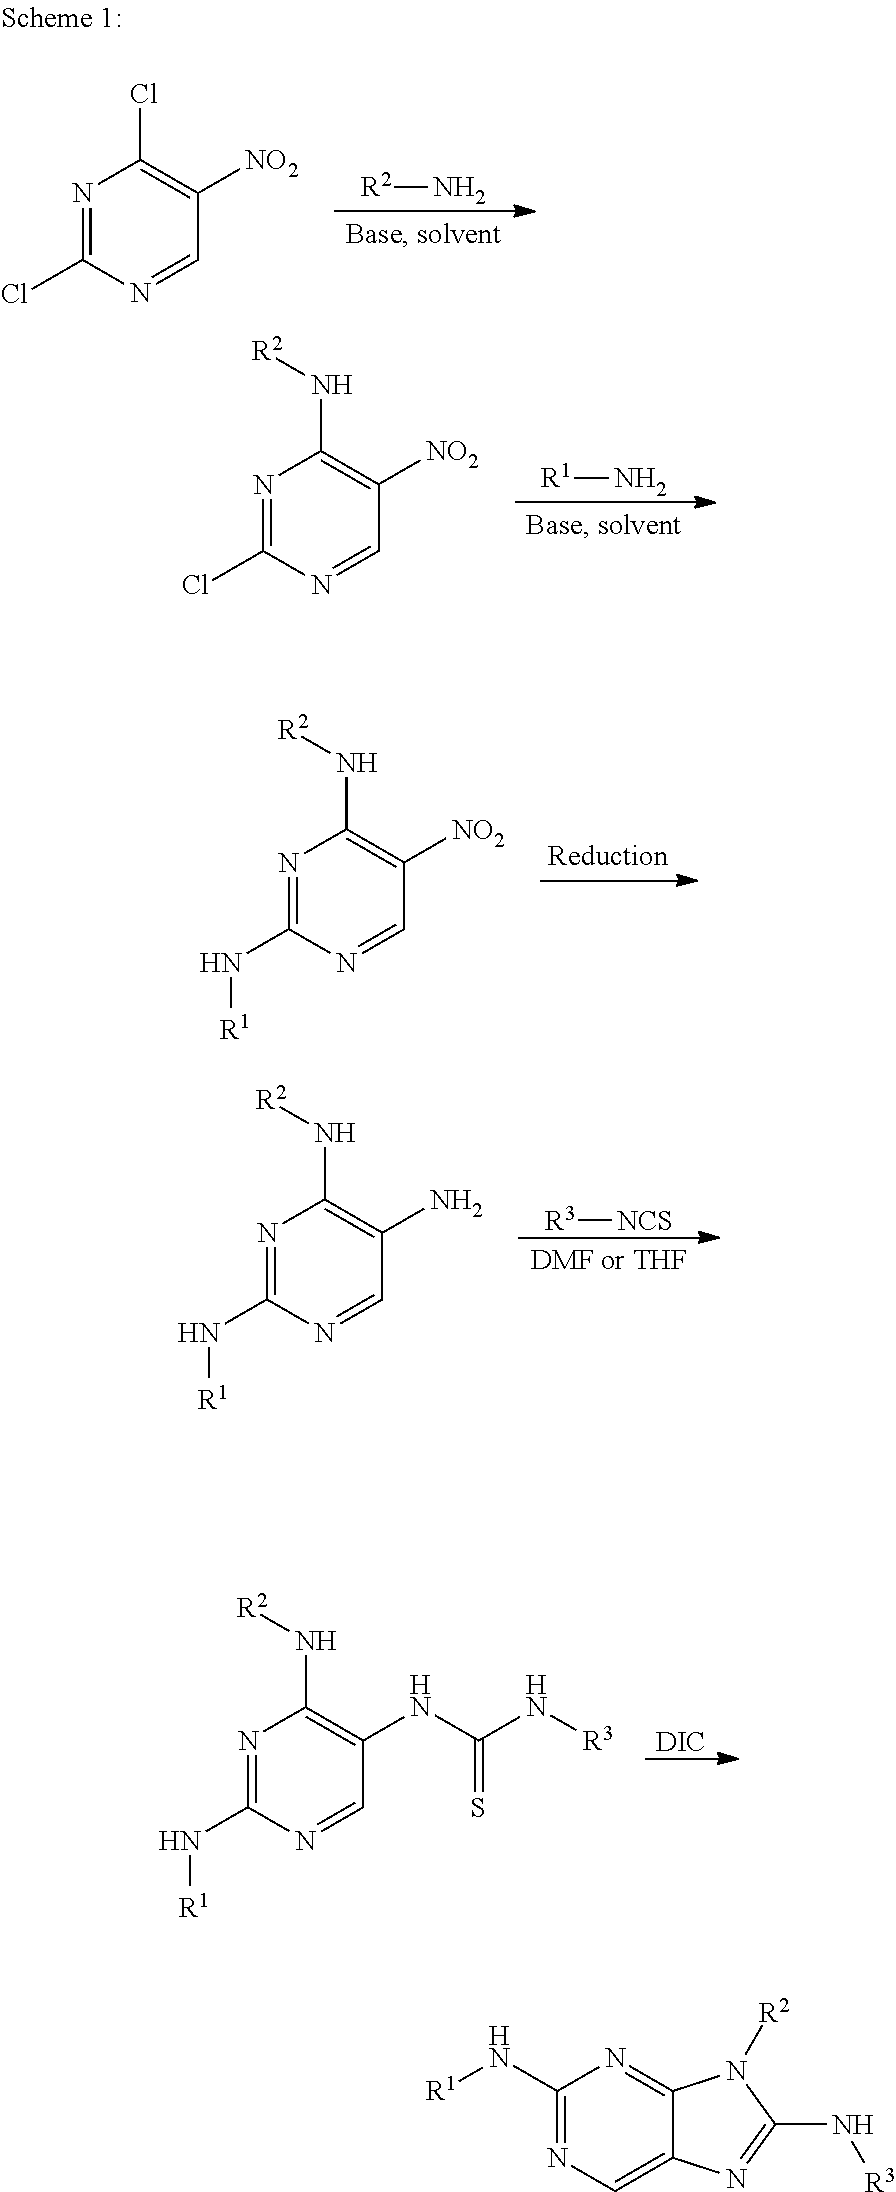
[R1]N.N1=C(Cl)N=CC([NO2])=C1N[R2].N1=C(N[R1])N=CC([NO2])=C1N[R2].[R3][NCS].N1=C(N[R1])N=CC(N)=C1N[R2].N1=C(N[R1])N=CC(NC(N[R3])=S)=C1N[R2].[DIC].[R2]N.N1=C(Cl)N=CC([NO2])=C1Cl.C1(N[R1])=NC=C2C(=N1)N([R2])C(N[R3])=N2
